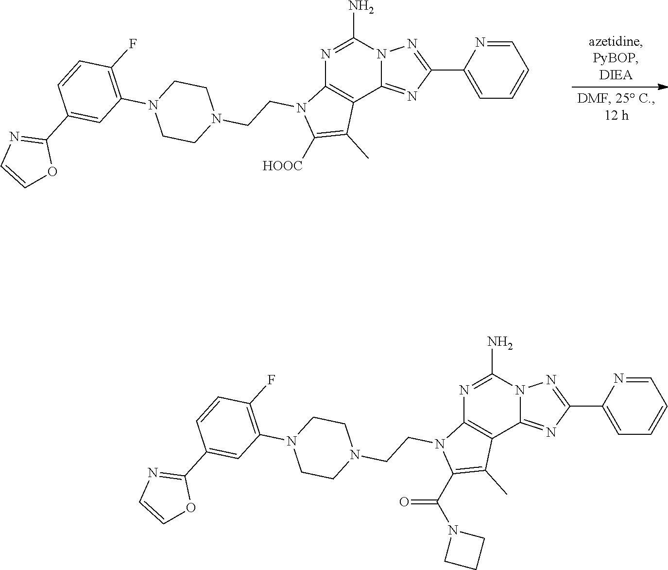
N1=C(N)N2C(=NC(C3=CC=CC=N3)=N2)C2=C1N(CCN1CCN(C3=C(F)C=CC(C4=NC=CO4)=C3)CC1)C(C(N1CCC1)=O)=C2C.N1=C(N)N2C(=NC(C3=CC=CC=N3)=N2)C2=C1N(CCN1CCN(C3=C(F)C=CC(C4=NC=CO4)=C3)CC1)C([HOOC])=C2C
